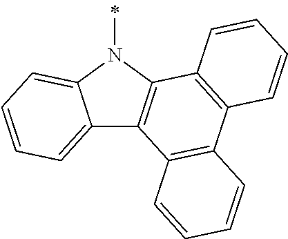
C12=CC=CC=C1N(C)C1=C2C2=C(C3=C1C=CC=C3)C=CC=C2
